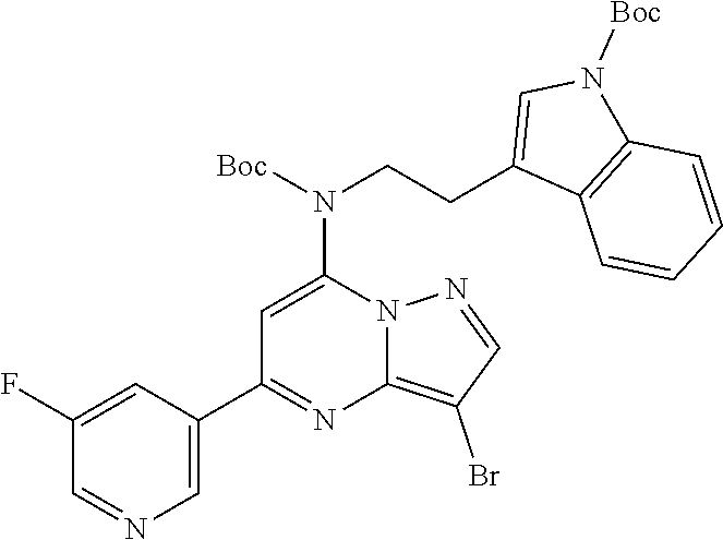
C12=C(Br)C=NN1C(N(CCC1=CN([Boc])C3=C1C=CC=C3)[Boc])=CC(C1=CN=CC(F)=C1)=N2
